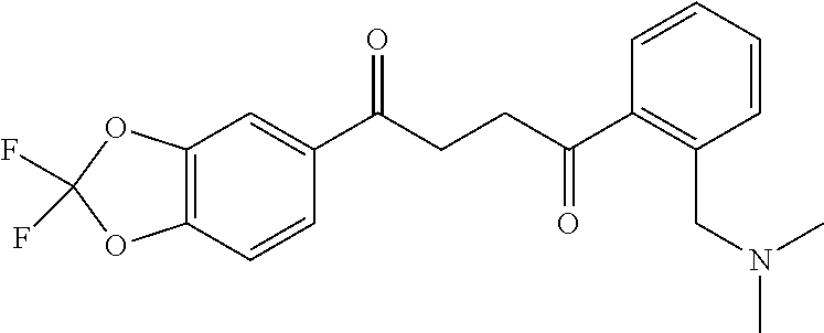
C1(C(CCC(C2=C(CN(C)C)C=CC=C2)=O)=O)=CC2=C(C=C1)OC(F)(F)O2
